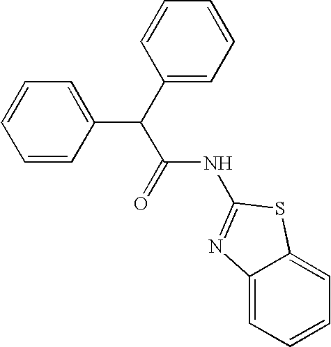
C1=CC(C(C2=CC=CC=C2)C(=O)NC2=NC3=CC=CC=C3S2)=CC=C1
